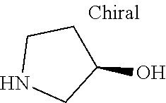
N1CC(O)CC1
